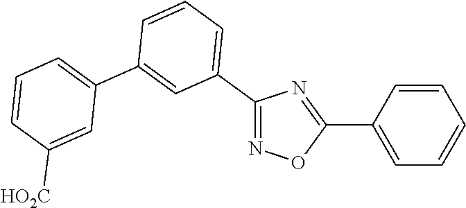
C1(C2=CC=CC(C3=CC=CC([HO2C])=C3)=C2)=NOC(C2=CC=CC=C2)=N1
